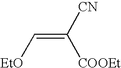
C(=C([CN])[COOEt])[EtO]
